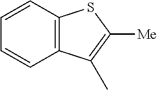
C12=C(C=CC=C1)SC([Me])=C2C
